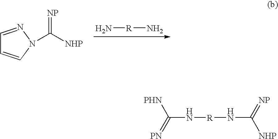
N[R]N.C1=NN(C(=[NP])[NHP])C=C1.[PHN]C(=[PN])N[R]NC(=[NP])[NHP]
